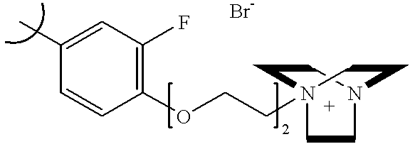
C1(C)=CC(F)=C(OCCN23CCN(CC2)CC3)C=C1
